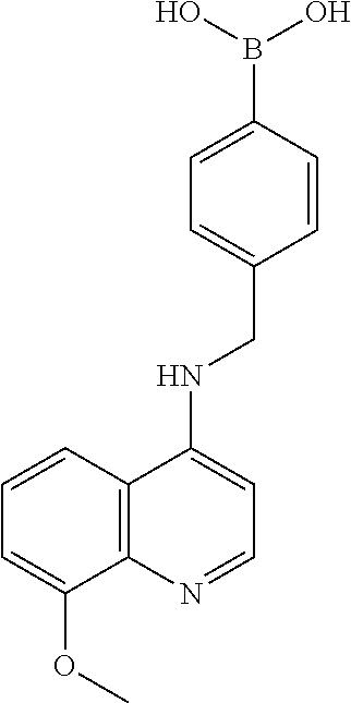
C1=CC2=C(C(OC)=C1)N=CC=C2NCC1=CC=C(B(O)O)C=C1
